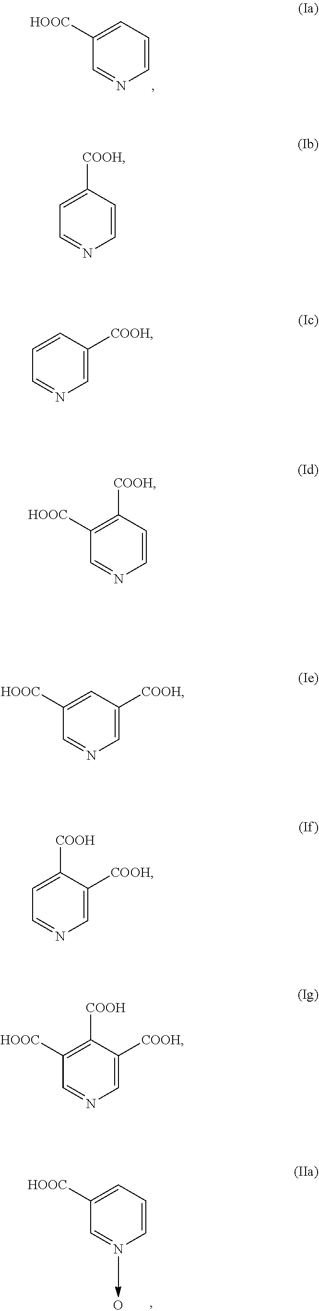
C1=C([COOH])C=CN=C1.C1=CC([COOH])=CN=C1.C1([HOOC])=C([COOH])C=CN=C1.C1([HOOC])=CC([COOH])=CN=C1.C1([HOOC])=C([COOH])C([COOH])=CN=C1.C1=C([COOH])C([COOH])=CN=C1.C1([HOOC])=CC=CN=C1.C1([HOOC])=CC=CN=C1.O
